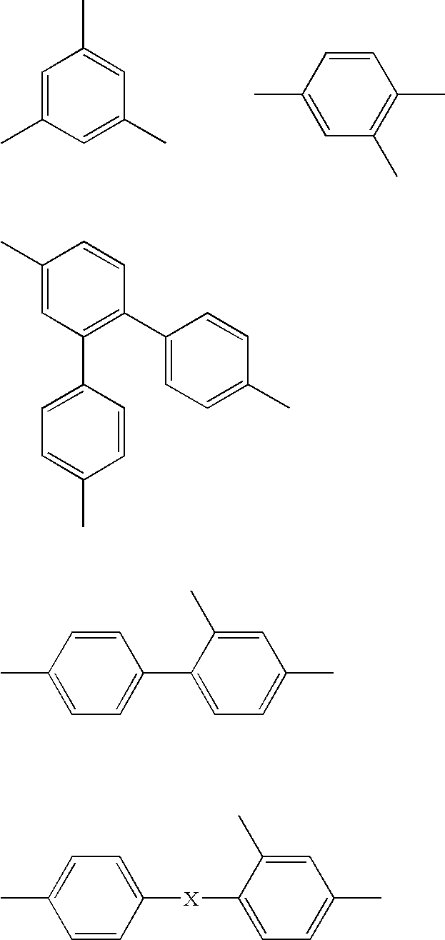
C1=C(C)C=C(C)C=C1C.CC1=CC(C)=C(C)C=C1.C1(C)=CC(C2=CC=C(C)C=C2)=C(C2=CC=C(C)C=C2)C=C1.CC1=CC=C(C2=CC=C(C)C=C2C)C=C1.CC1=CC=C([X]C2=CC=C(C)C=C2C)C=C1
